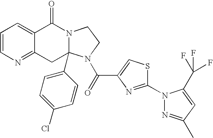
C1=CN=C2C(=C1)C(=O)N1CCN(C(C3=CSC(N4N=C(C)C=C4C(F)(F)F)=N3)=O)C1(C1=CC=C(Cl)C=C1)C2
